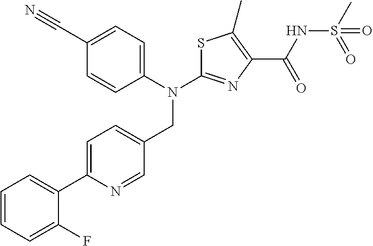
N(C1=NC(C(NS(C)(=O)=O)=O)=C(C)S1)(CC1=CC=C(C2=CC=CC=C2F)N=C1)C1=CC=C(C#N)C=C1
